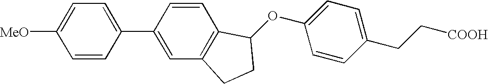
O(C1=CC=C(CC[COOH])C=C1)C1C2=C(C=C(C3=CC=C([MeO])C=C3)C=C2)CC1
